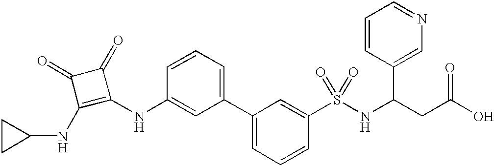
C1CC1NC1=C(NC2=CC(C3=CC=CC(S(=O)(NC(C4=CN=CC=C4)CC(=O)O)=O)=C3)=CC=C2)C(=O)C1=O
